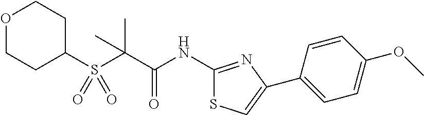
C1C(S(C(C(NC2=NC(C3=CC=C(OC)C=C3)=CS2)=O)(C)C)(=O)=O)CCOC1
